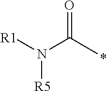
O=C(C)N([R1])[R5]
